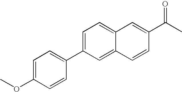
C1=C(OC)C=CC(C2=CC=C3C(=C2)C=CC(C(C)=O)=C3)=C1
